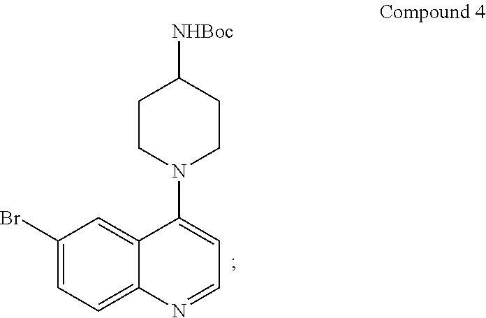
C1(Br)=CC=C2C(=C1)C(N1CCC([NHBoc])CC1)=CC=N2
